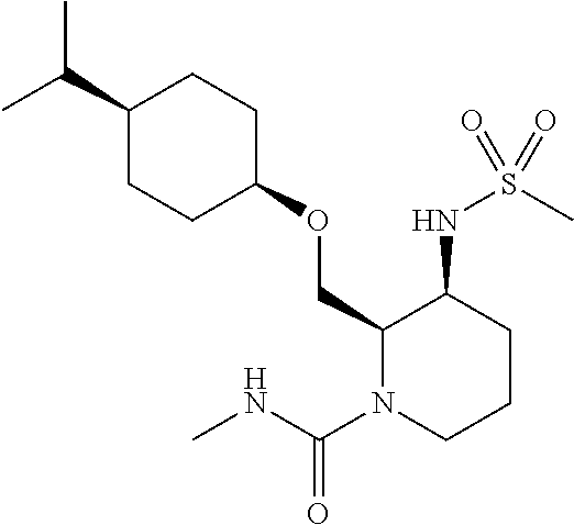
C(C1CCC(OCC2N(C(NC)=O)CCCC2NS(C)(=O)=O)CC1)(C)C
